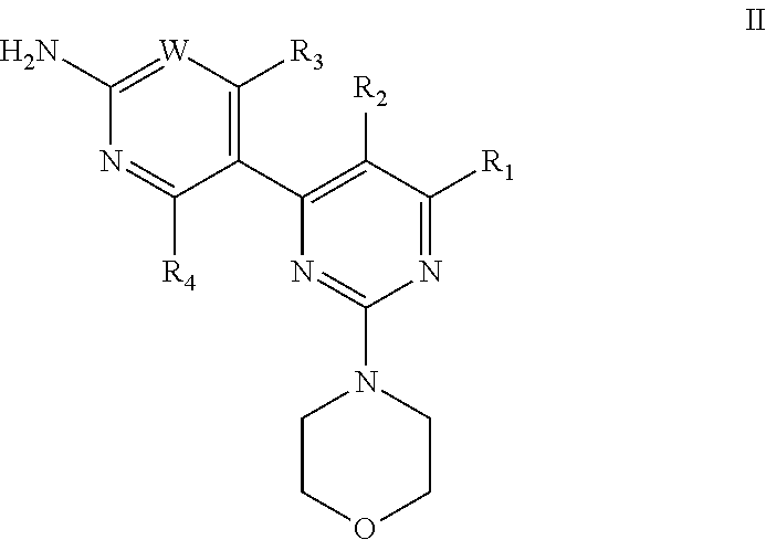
C1(N)=[W]C([R3])=C(C2=C([R2])C([R1])=NC(N3CCOCC3)=N2)C([R4])=N1
